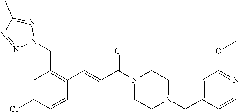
C1=C(Cl)C=CC(C=CC(N2CCN(CC3=CC(OC)=NC=C3)CC2)=O)=C1CN1N=C(C)N=N1
